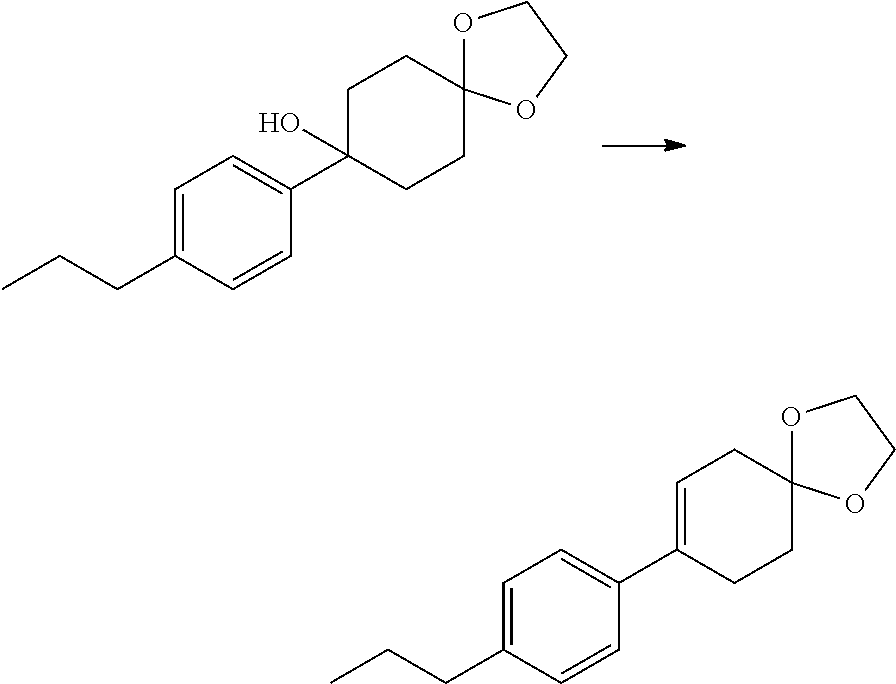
C1=C(CCC)C=CC(C2(O)CCC3(OCCO3)CC2)=C1.C1=C(CCC)C=CC(C2=CCC3(OCCO3)CC2)=C1
